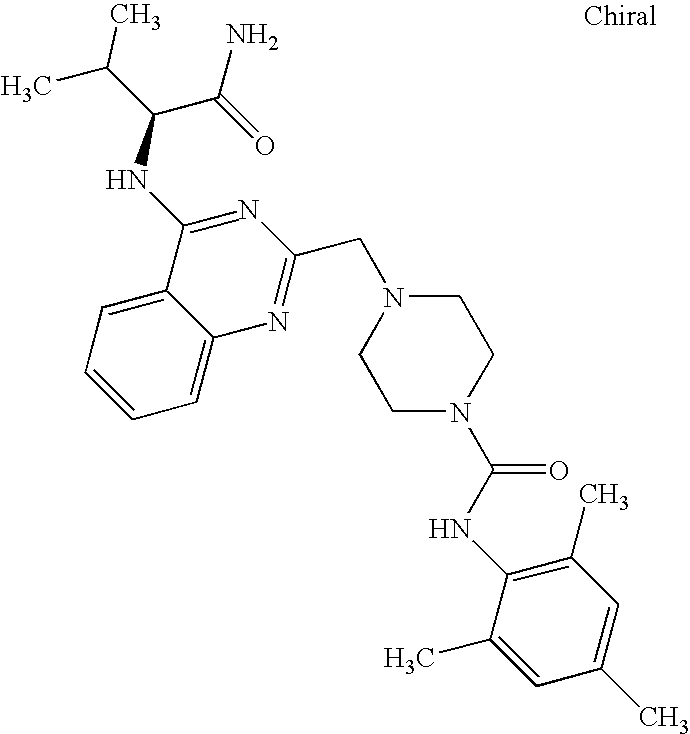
C1=C2C(=CC=C1)C(NC(C(C)C)C(=O)N)=NC(CN1CCN(C(NC3=C(C)C=C(C)C=C3C)=O)CC1)=N2
